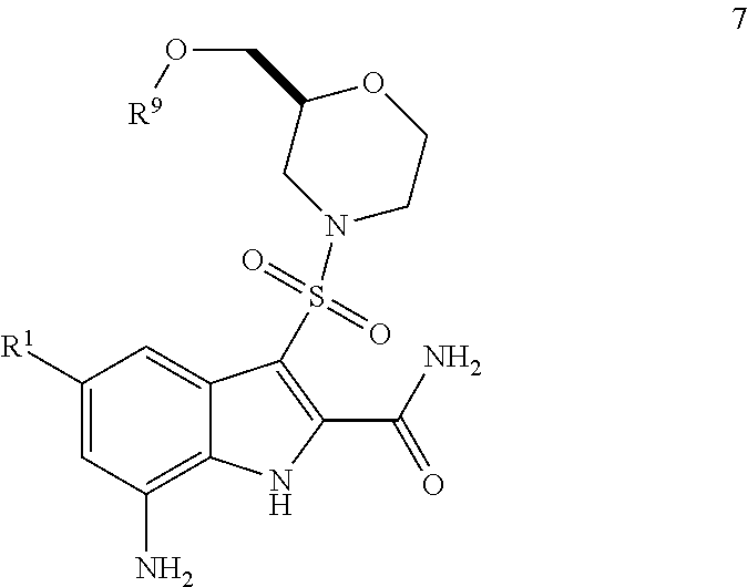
C1([R1])=CC(N)=C2C(=C1)C(S(N1CC(CO[R9])OCC1)(=O)=O)=C(C(N)=O)N2
